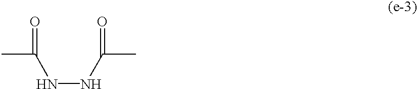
CC(=O)NNC(C)=O
